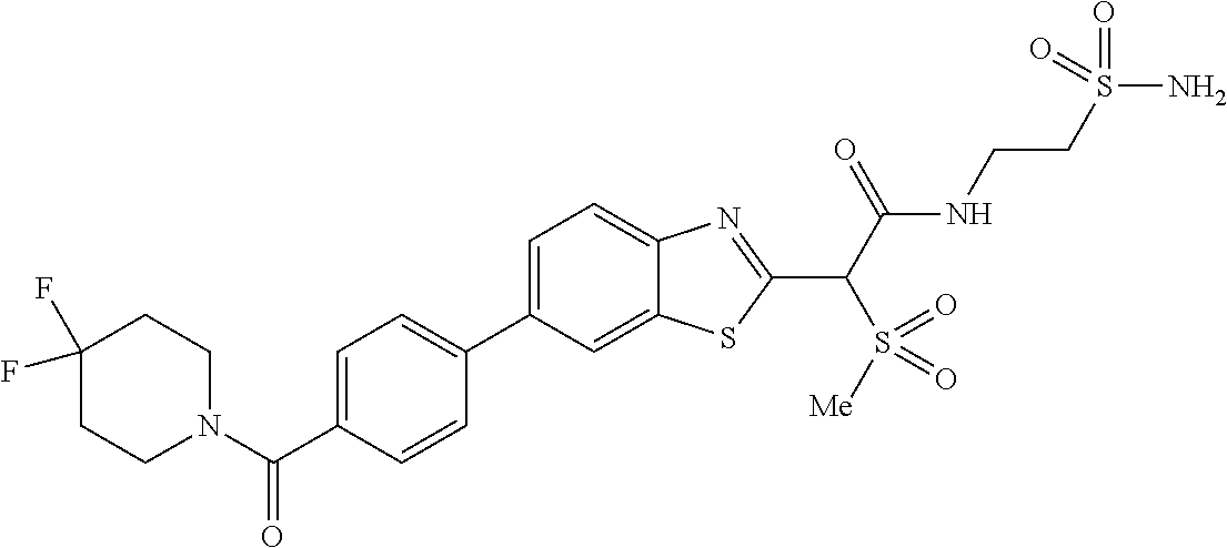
C1=C(C2=CC=C(C(=O)N3CCC(F)(F)CC3)C=C2)C=C2C(=C1)N=C(C(C(NCCS(N)(=O)=O)=O)S([Me])(=O)=O)S2
